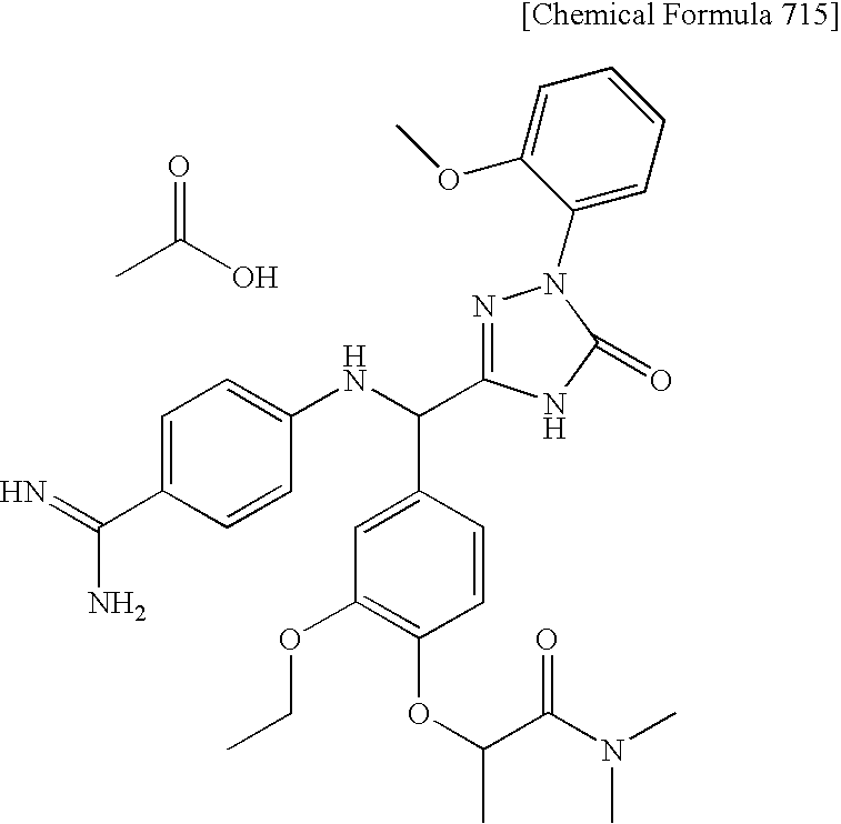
CC(O)=O.C1=C(C(N)=N)C=CC(NC(C2=CC(OCC)=C(OC(C(N(C)C)=O)C)C=C2)C2=NN(C3=CC=CC=C3OC)C(=O)N2)=C1
